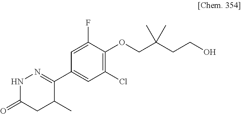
N1C(=O)CC(C)C(C2=CC(Cl)=C(OCC(CCO)(C)C)C(F)=C2)=N1
